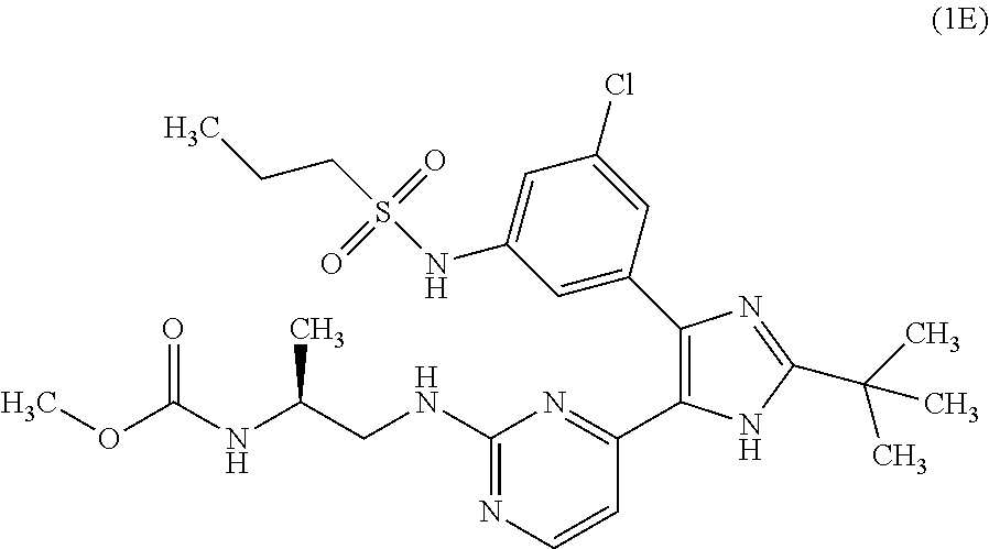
C1(C2=NC(NCC(NC(OC)=O)C)=NC=C2)=C(C2=CC(NS(=O)(=O)CCC)=CC(Cl)=C2)N=C(C(C)(C)C)N1
